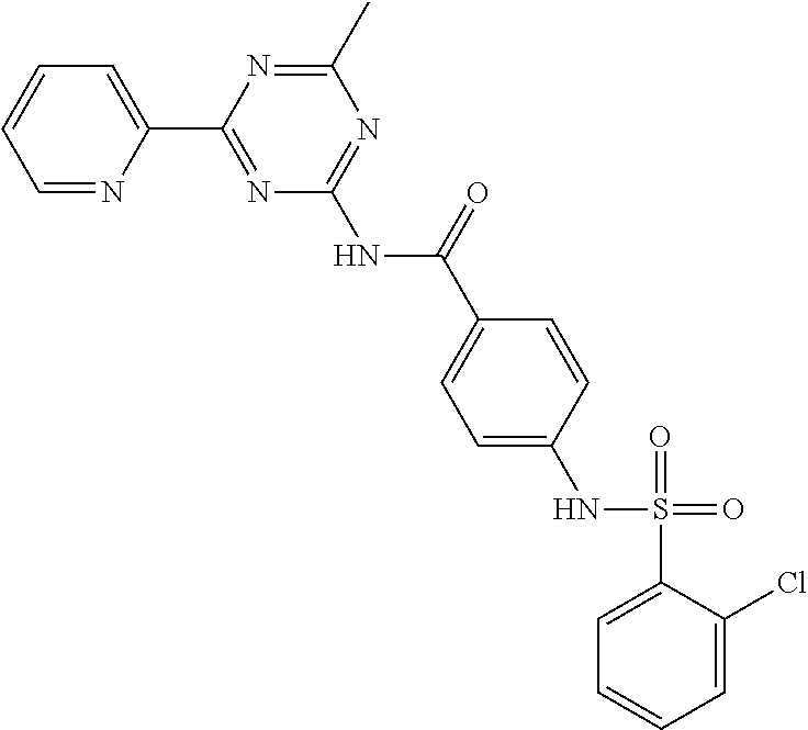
C1=NC(C2=NC(NC(=O)C3=CC=C(NS(=O)(=O)C4=CC=CC=C4Cl)C=C3)=NC(C)=N2)=CC=C1
